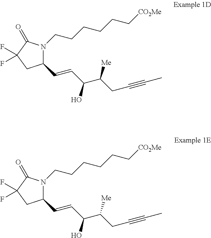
C1(C=CC(C(CC#CC)[Me])O)N(CCCCCC[CO2Me])C(=O)C(F)(F)C1.C1(C=CC(C(CC#CC)[Me])O)N(CCCCCC[CO2Me])C(=O)C(F)(F)C1
